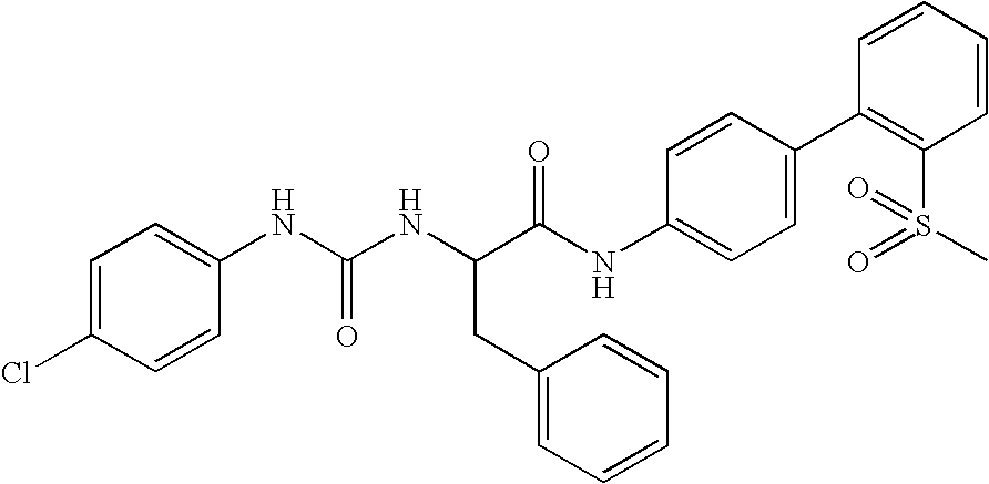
C1=C(Cl)C=CC(NC(NC(C(NC2=CC=C(C3=C(S(C)(=O)=O)C=CC=C3)C=C2)=O)CC2=CC=CC=C2)=O)=C1
